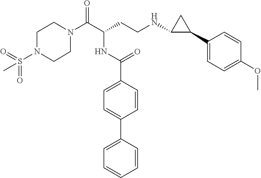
C1N(C(C(CCNC2C(C3=CC=C(OC)C=C3)C2)NC(C2=CC=C(C3=CC=CC=C3)C=C2)=O)=O)CCN(S(=O)(=O)C)C1
